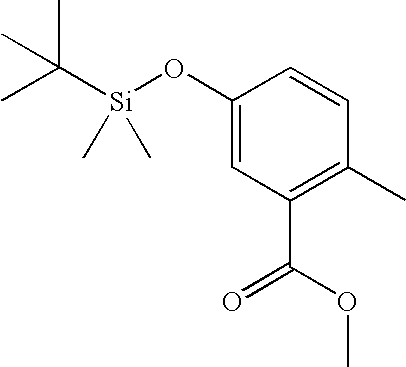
C1(O[Si](C(C)(C)C)(C)C)=CC(C(OC)=O)=C(C)C=C1
